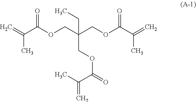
C=C(C(OCC(COC(C(=C)C)=O)(COC(=O)C(C)=C)CC)=O)C
